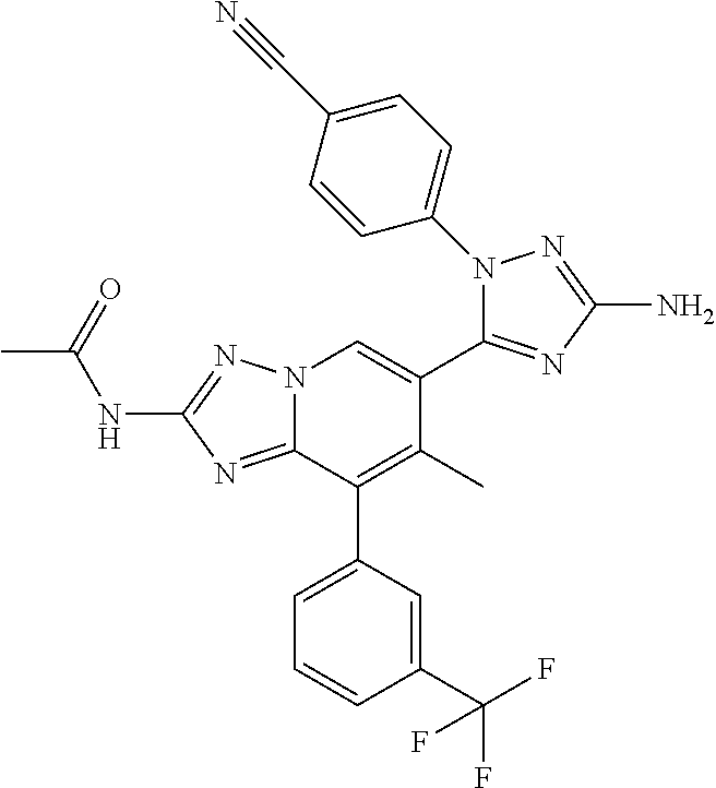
N(C1=NN2C(=N1)C(C1=CC=CC(C(F)(F)F)=C1)=C(C)C(C1=NC(N)=NN1C1=CC=C(C#N)C=C1)=C2)C(C)=O
